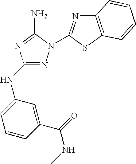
N1=C(NC2=CC=CC(C(=O)NC)=C2)N=C(N)N1C1=NC2=C(S1)C=CC=C2
